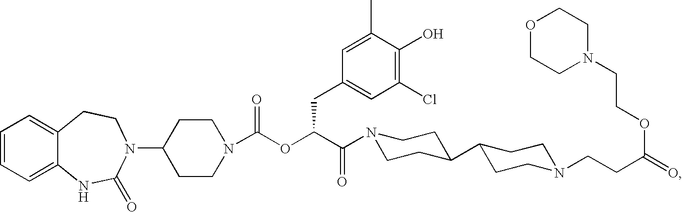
C1=CC=C2C(=C1)CCN(C1CCN(C(OC(C(=O)N3CCC(C4CCN(CCC(=O)OCCN5CCOCC5)CC4)CC3)CC3=CC(Cl)=C(O)C(C)=C3)=O)CC1)C(=O)N2
